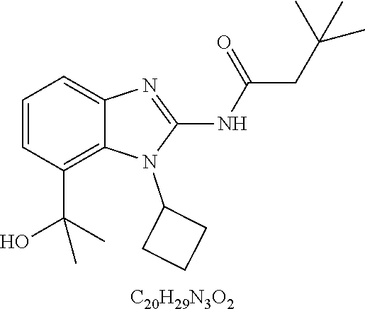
C1=CC(C(O)(C)C)=C2C(=C1)N=C(NC(CC(C)(C)C)=O)N2C1CCC1.[C20H29N3O2]
